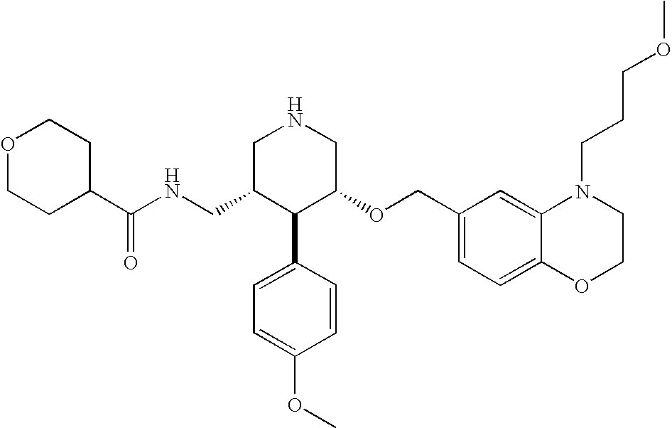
C(C1C(C2=CC=C(OC)C=C2)C(OCC2=CC=C3C(=C2)N(CCCOC)CCO3)CNC1)NC(C1CCOCC1)=O
